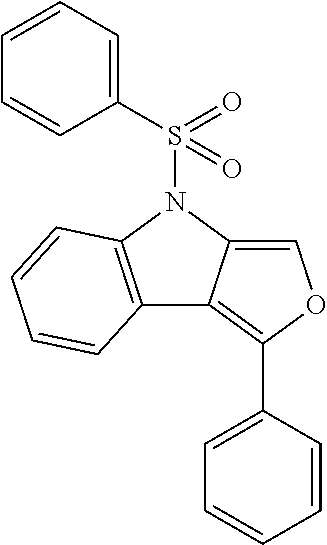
C1=CC=C(S(N2C3=C(C4=C(C5=CC=CC=C5)OC=C24)C=CC=C3)(=O)=O)C=C1
